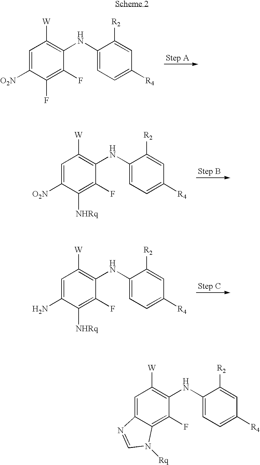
C1=C([O2N])C(F)=C(F)C(NC2=CC=C([R4])C=C2[R2])=C1[W].C1=C([O2N])C([NHRq])=C(F)C(NC2=CC=C([R4])C=C2[R2])=C1[W].C1=C(N)C([NHRq])=C(F)C(NC2=CC=C([R4])C=C2[R2])=C1[W].C1=C2C(=C(F)C(NC3=CC=C([R4])C=C3[R2])=C1[W])N([Rq])C=N2
